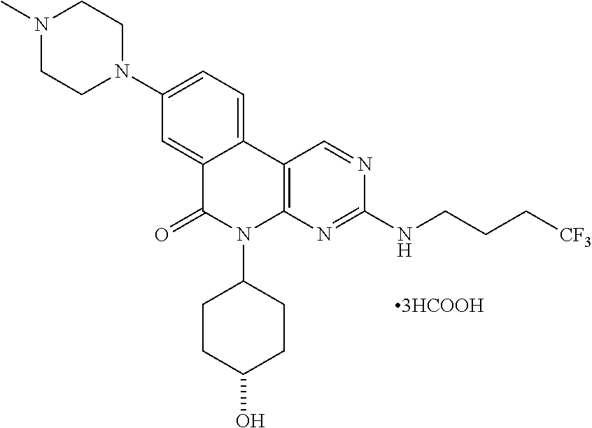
N1(C)CCN(C2=CC=C3C(=C2)C(=O)N(C2CCC(O)CC2)C2=C3C=NC(NCCC[CF3])=N2)CC1
